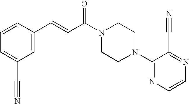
C1=C(C=CC(N2CCN(C3=NC=CN=C3C#N)CC2)=O)C=CC=C1C#N
